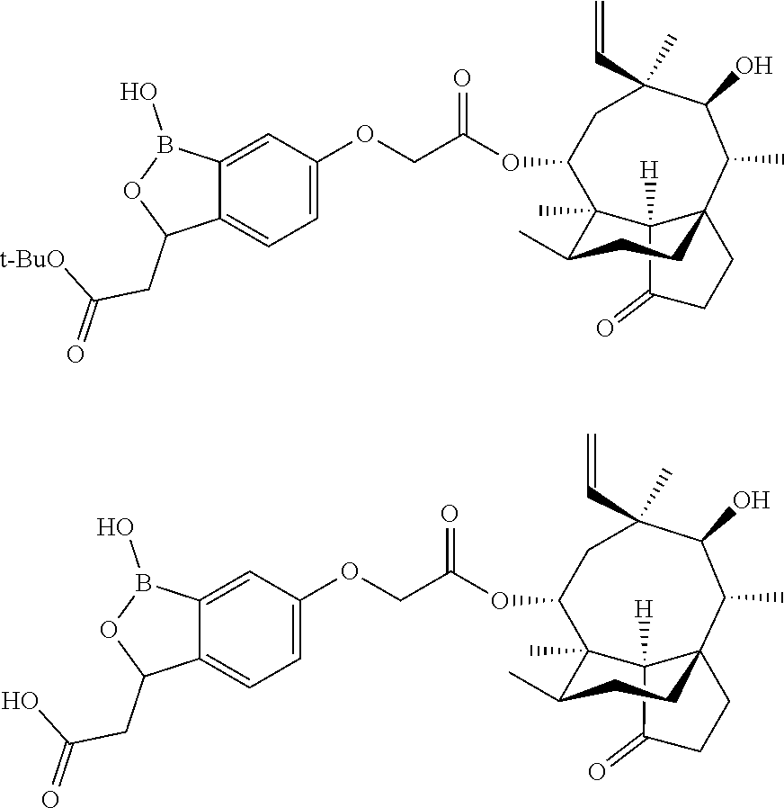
C12([H])C(=O)CCC13CCC(C)C2(C)C(OC(COC1=CC=C2C(=C1)B(O)OC2CC(=O)[t-BuO])=O)CC(C=C)(C)C(O)C3C.C12([H])C(=O)CCC13CCC(C)C2(C)C(OC(COC1=CC=C2C(=C1)B(O)OC2CC(=O)O)=O)CC(C=C)(C)C(O)C3C
